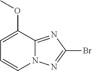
C1=CC=C(OC)C2=NC(Br)=NN12
